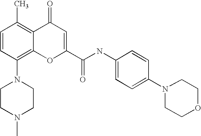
N1(C2=C3C(=C(C)C=C2)C(=O)C=C(C(NC2=CC=C(N4CCOCC4)C=C2)=O)O3)CCN(C)CC1
